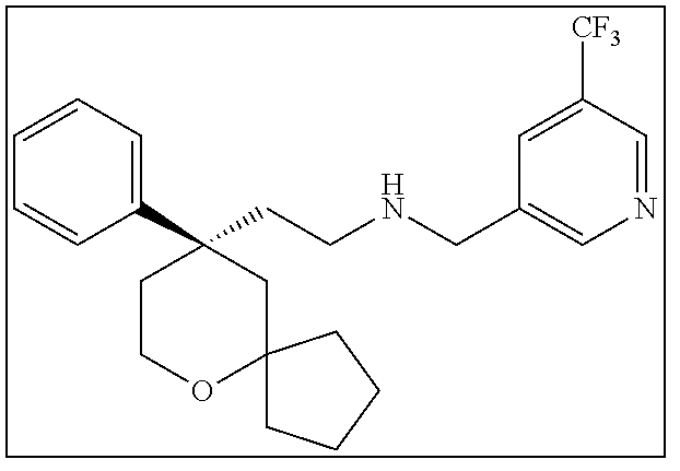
C1(C2(CCNCC3=CN=CC([CF3])=C3)CCOC3(C2)CCCC3)=CC=CC=C1
